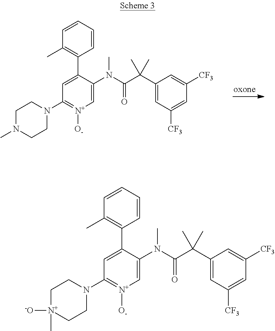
C1=CC=CC(C2=CC(N3CCN(C)CC3)=[N+]([O-])C=C2N(C(=O)C(C2=CC([CF3])=CC([CF3])=C2)(C)C)C)=C1C.C1=CC=CC(C2=CC(N3CC[N+]([-O])(C)CC3)=[N+]([O-])C=C2N(C(=O)C(C2=CC([CF3])=CC([CF3])=C2)(C)C)C)=C1C
